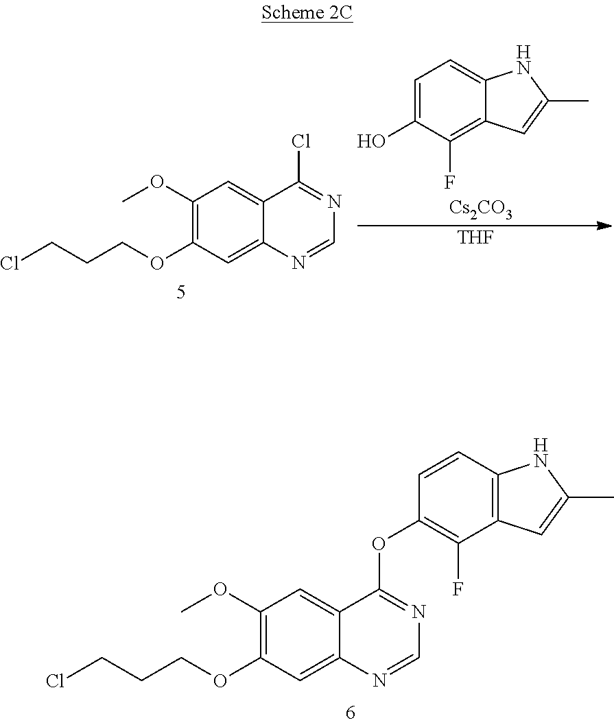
C1(OC)=C(OCCCCl)C=C2C(=C1)C(OC1=C(F)C3=C(C=C1)NC(C)=C3)=NC=N2.C1(OC)=C(OCCCCl)C=C2C(=C1)C(Cl)=NC=N2.C1=C(O)C(F)=C2C(=C1)NC(C)=C2.[Cs2CO3].[THF]
